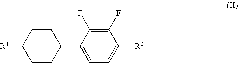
C1CC([R1])CCC1C1=CC=C([R2])C(F)=C1F
